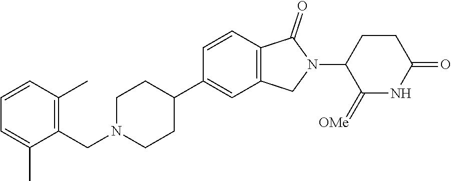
C1=CC2=C(C=C1C1CCN(CC3=C(C)C=CC=C3C)CC1)CN(C1C(=[OMe])NC(=O)CC1)C2=O
